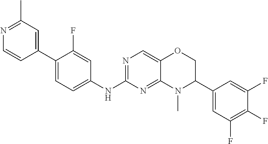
C1(C2=CC=C(NC3=NC=C4C(=N3)N(C)C(C3=CC(F)=C(F)C(F)=C3)CO4)C=C2F)=CC(C)=NC=C1
